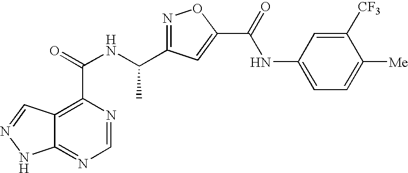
C12=NC=NC(C(=O)NC(C3=NOC(C(=O)NC4=CC=C([Me])C([CF3])=C4)=C3)C)=C1C=NN2
